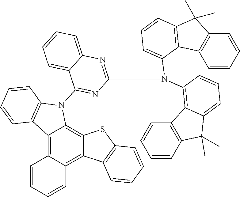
C12=C3C(=C4C(=C1N(C1=NC(N(C5=CC=CC6=C5C5=C(C6(C)C)C=CC=C5)C5=C6C(=CC=C5)C(C)(C)C5=C6C=CC=C5)=NC5=CC=CC=C15)C1=C2C=CC=C1)SC1=C4C=CC=C1)C=CC=C3
